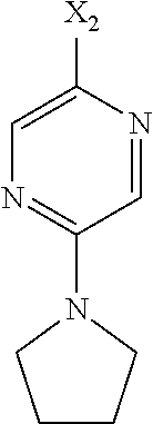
C1=NC([X2])=CN=C1N1CCCC1
